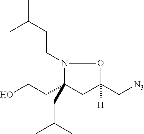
OCCC1(CC(C)C)CC(C[N3])([H])ON1CCC(C)C
